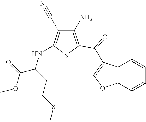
C1(N)=C(C(=O)C2=COC3=C2C=CC=C3)SC(NC(CCSC)C(=O)OC)=C1C#N
